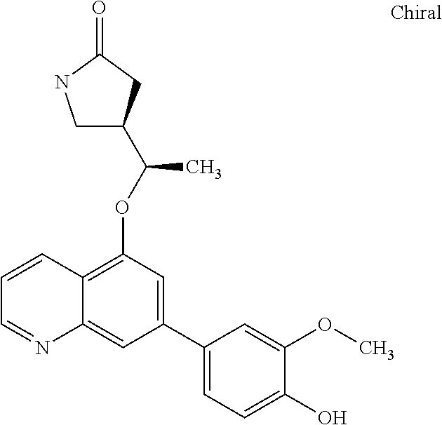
C1=CC2=C(OC(C3CNC(=O)C3)C)C=C(C3=CC=C(O)C(OC)=C3)C=C2N=C1
